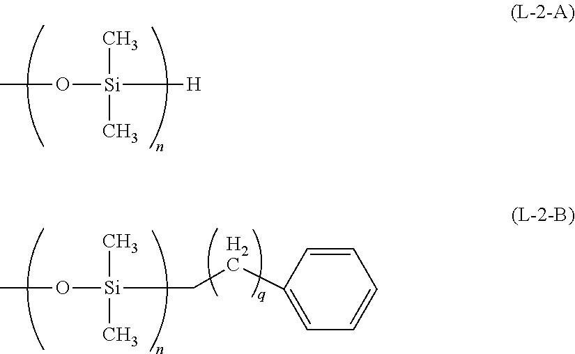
CO[Si]([H])(C)C.CO[Si](CCC1=CC=CC=C1)(C)C
